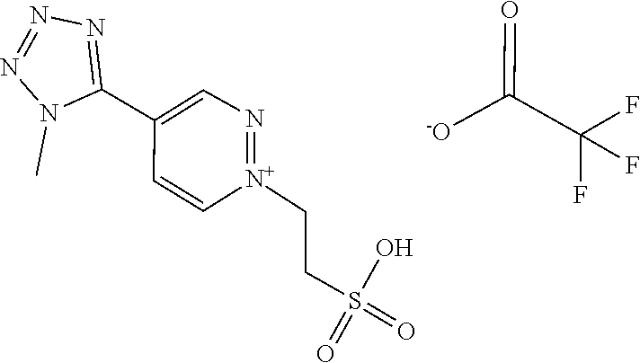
[N+]1(CCS(=O)(=O)O)=NC=C(C2=NN=NN2C)C=C1.C(C(F)(F)F)([-O])=O
